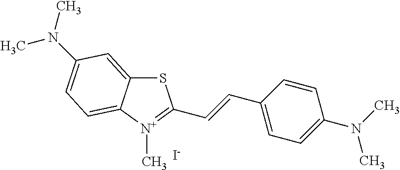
S1C2=CC(N(C)C)=CC=C2[N+](C)=C1C=CC1=CC=C(N(C)C)C=C1.[I-]
